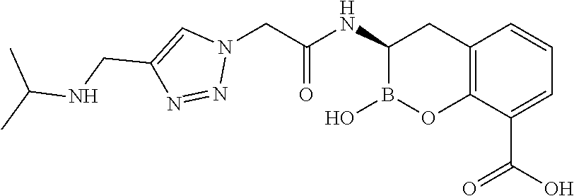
C12=C(C(C(O)=O)=CC=C1)OB(O)C(NC(=O)CN1C=C(CNC(C)C)N=N1)C2
